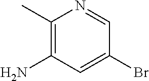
C1(C)=C(N)C=C(Br)C=N1
